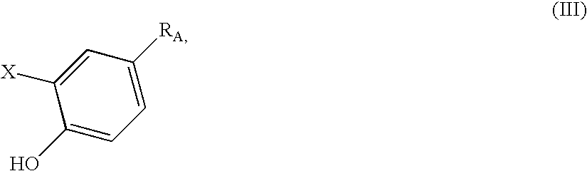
C1=C([RA])C=C([X])C(O)=C1
